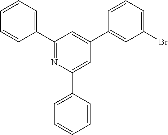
C1(C2=CC=CC=C2)=NC(C2=CC=CC=C2)=CC(C2=CC(Br)=CC=C2)=C1
